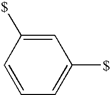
C1=CC=C([$])C=C1[$]
